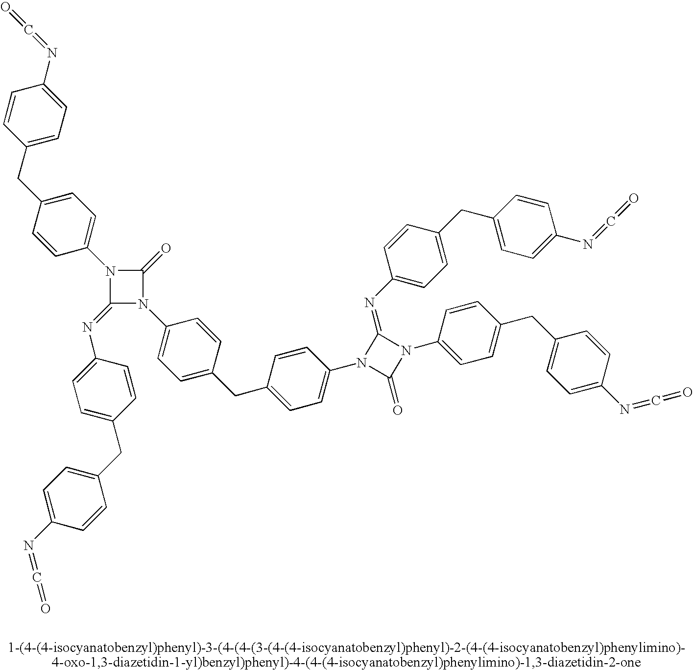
C1(=NC2=CC=C(CC3=CC=C(N=C=O)C=C3)C=C2)N(C2=CC=C(CC3=CC=C(N4C(=O)N(C5=CC=C(CC6=CC=C(N=C=O)C=C6)C=C5)C4=NC4=CC=C(CC5=CC=C(N=C=O)C=C5)C=C4)C=C3)C=C2)C(=O)N1C1=CC=C(CC2=CC=C(N=C=O)C=C2)C=C1
